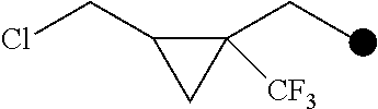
C1(CCl)C(CC)([CF3])C1
